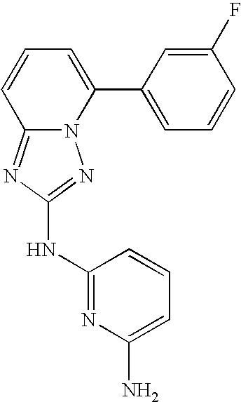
N12C(=NC(NC3=NC(N)=CC=C3)=N1)C=CC=C2C1=CC=CC(F)=C1
